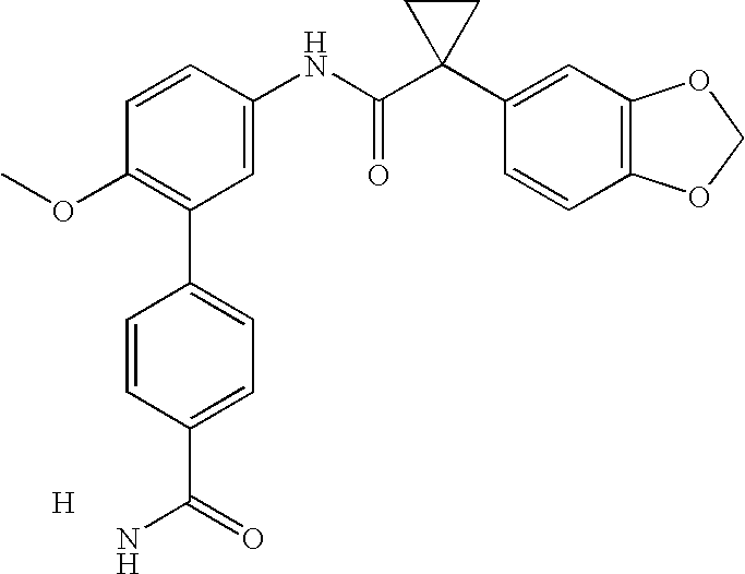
C1=CC(NC(C2(C3=CC4=C(C=C3)OCO4)CC2)=O)=CC(C2=CC=C(C(=O)N)C=C2)=C1OC.[H]
